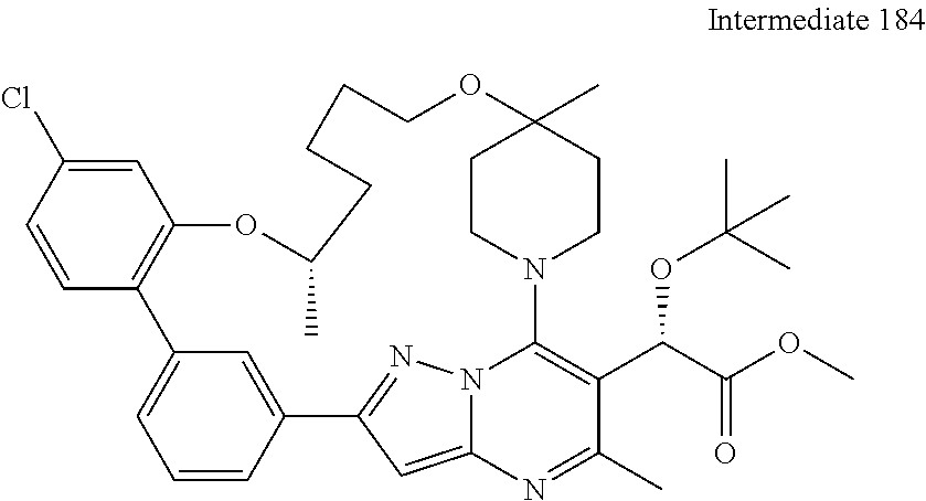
C1=C(Cl)C=CC2=C1OC(C)CCCCOC1(C)CCN(C3=C(C(C(OC)=O)OC(C)(C)C)C(C)=NC4=CC(=NN43)C3=CC2=CC=C3)CC1
